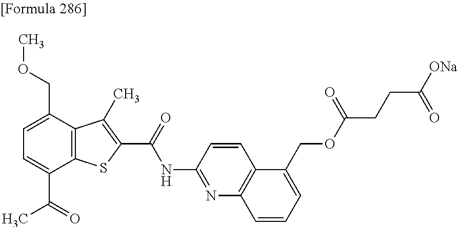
C1=C(C(=O)C)C2=C(C(COC)=C1)C(C)=C(C(=O)NC1=NC3=C(C=C1)C(COC(=O)CCC([ONa])=O)=CC=C3)S2
